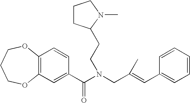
C12=C(C=C(C(N(CC(=CC3=CC=CC=C3)C)CCC3CCCN3C)=O)C=C1)OCCCO2
